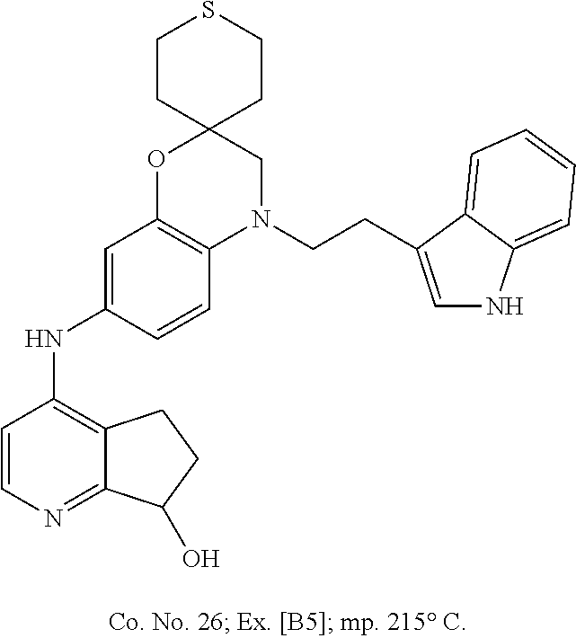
C1=CN=C2C(=C1NC1=CC3=C(C=C1)N(CCC1=CNC4=CC=CC=C41)CC1(O3)CCSCC1)CCC2O
